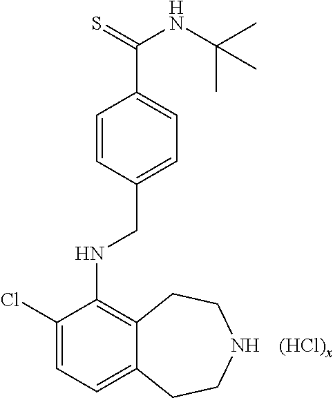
C1=CC(CNC2=C3C(=CC=C2Cl)CCNCC3)=CC=C1C(NC(C)(C)C)=S
